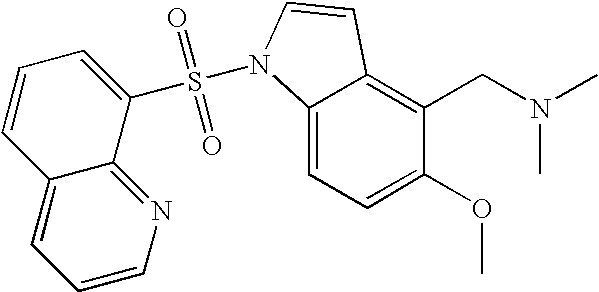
C1(OC)=CC=C2C(=C1CN(C)C)C=CN2S(=O)(=O)C1=CC=CC2=CC=CN=C12
